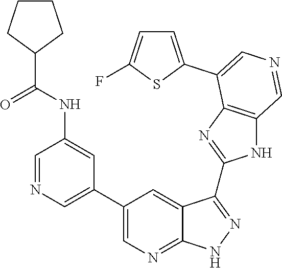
C1=NC=C(C2=CN=C3C(=C2)C(C2=NC4=C(N2)C=NC=C4C2=CC=C(F)S2)=NN3)C=C1NC(C1CCCC1)=O
